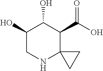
C1(O)CNC2(C(C(=O)O)C1O)CC2
